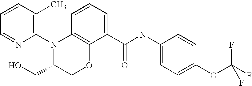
C1(N2C(CO)COC3=C2C=CC=C3C(NC2=CC=C(OC(F)(F)F)C=C2)=O)=C(C)C=CC=N1
